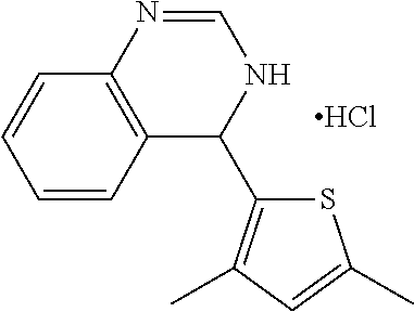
S1C(C2NC=NC3=C2C=CC=C3)=C(C)C=C1C.Cl
